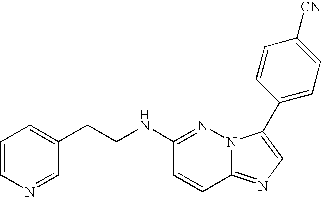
N1=C(NCCC2=CC=CN=C2)C=CC2=NC=C(C3=CC=C([CN])C=C3)N12
